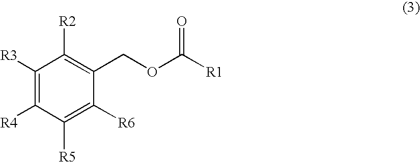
C1([R5])=C([R6])C(COC([R1])=O)=C([R2])C([R3])=C1[R4]
